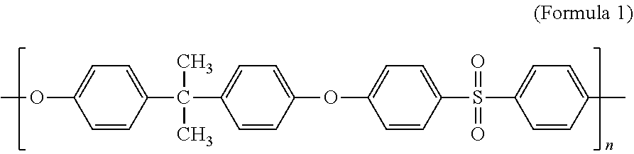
COC1=CC=C(C(C)(C)C2=CC=C(OC3=CC=C(S(=O)(=O)C4=CC=C(C)C=C4)C=C3)C=C2)C=C1
